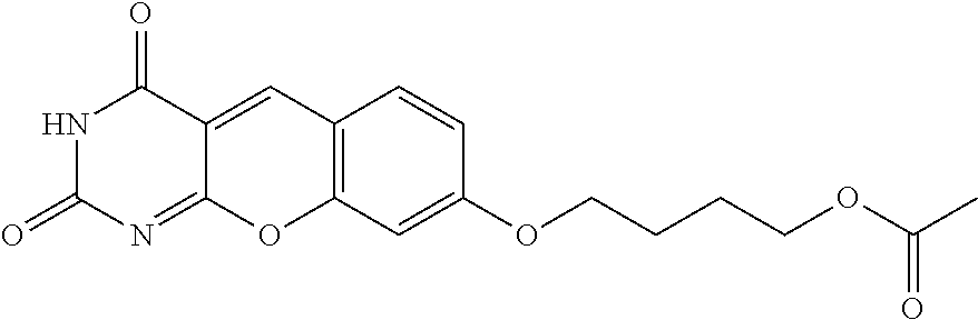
N1C(=O)N=C2C(=CC3=C(O2)C=C(OCCCCOC(C)=O)C=C3)C1=O
